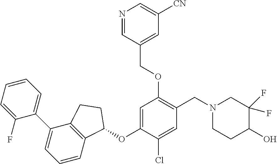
C1(F)=CC=CC=C1C1=CC=CC2=C1CCC2OC1=CC(OCC2=CC([CN])=CN=C2)=C(CN2CCC(O)C(F)(F)C2)C=C1Cl
